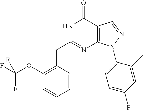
C1(OC(F)(F)F)=C(CC2=NC3=C(C(=O)N2)C=NN3C2=CC=C(F)C=C2C)C=CC=C1
